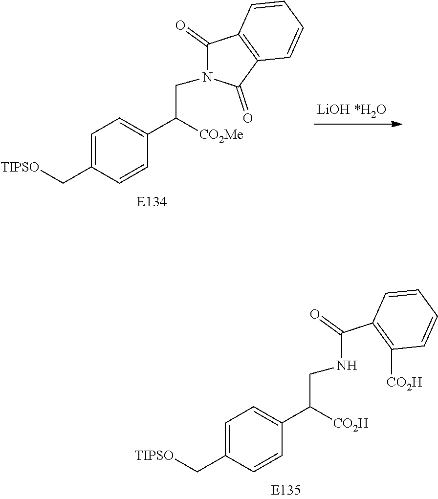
C1=C(C[TIPSO])C=CC(C([CO2Me])CN2C(=O)C3=C(C2=O)C=CC=C3)=C1.C1=C(C[TIPSO])C=CC(C([CO2H])CNC(C2=C([CO2H])C=CC=C2)=O)=C1
